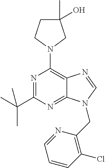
N1=C(C(C)(C)C)N=C2C(=C1N1CC(C)(O)CC1)N=CN2CC1=C(Cl)C=CC=N1
